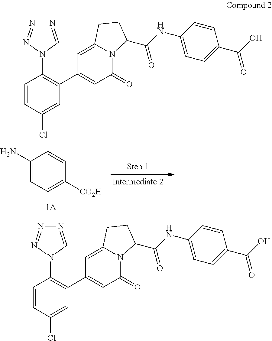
N1=CN(C2=C(C3=CC(=O)N4C(=C3)CCC4C(NC3=CC=C(C(O)=O)C=C3)=O)C=C(Cl)C=C2)N=N1.C1(N)=CC=C([CO2H])C=C1.N1=CN(C2=C(C3=CC(=O)N4C(=C3)CCC4C(NC3=CC=C(C(O)=O)C=C3)=O)C=C(Cl)C=C2)N=N1
